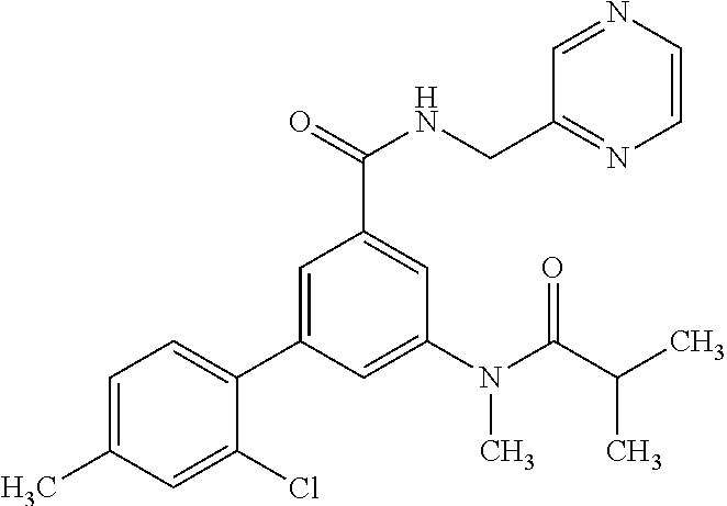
C1=C(C)C=C(Cl)C(C2=CC(C(=O)NCC3=NC=CN=C3)=CC(N(C(C(C)C)=O)C)=C2)=C1
